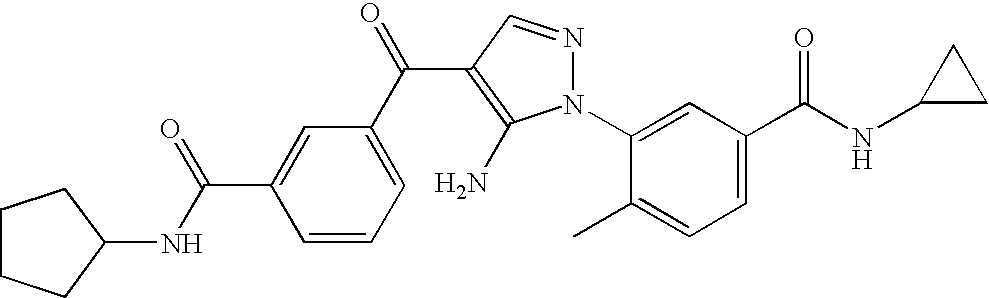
C1=C(C(NC2CC2)=O)C=C(N2N=CC(C(C3=CC=CC(C(=O)NC4CCCC4)=C3)=O)=C2N)C(C)=C1
